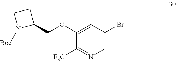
C1=C(Br)C=C(OCC2CCN2[Boc])C([F3C])=N1
